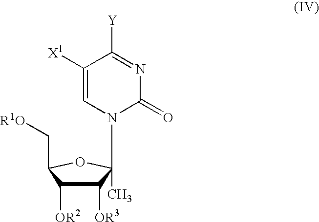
C1([OR3])C([OR2])C(C[R1O])OC1(N1C=C([X1])C([Y])=NC1=O)C
